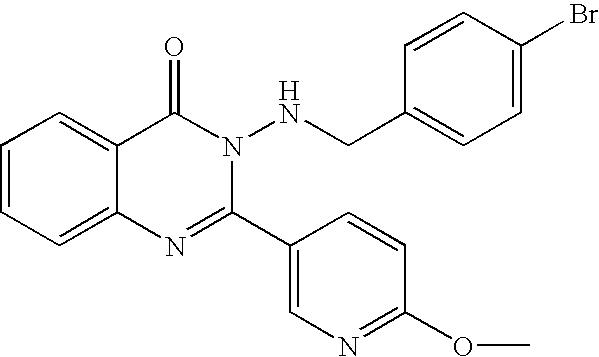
C1=CC=C2C(=C1)C(=O)N(NCC1=CC=C(Br)C=C1)C(C1=CN=C(OC)C=C1)=N2
